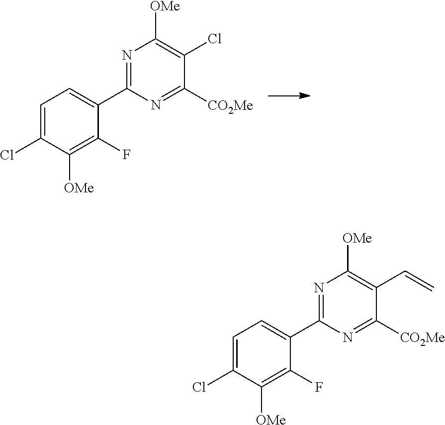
C1=C(Cl)C([OMe])=C(F)C(C2=NC([OMe])=C(C=C)C([CO2Me])=N2)=C1.C1=C(Cl)C([OMe])=C(F)C(C2=NC([OMe])=C(Cl)C([CO2Me])=N2)=C1
